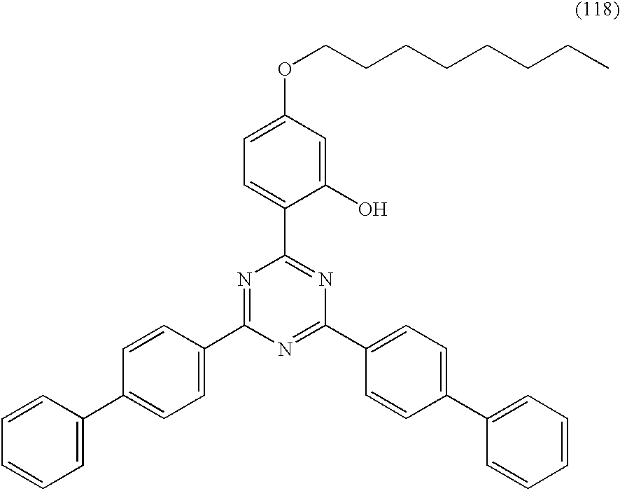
C1(C2=CC=CC=C2)=CC=C(C2=NC(C3=CC=C(OCCCCCCCC)C=C3O)=NC(C3=CC=C(C4=CC=CC=C4)C=C3)=N2)C=C1
